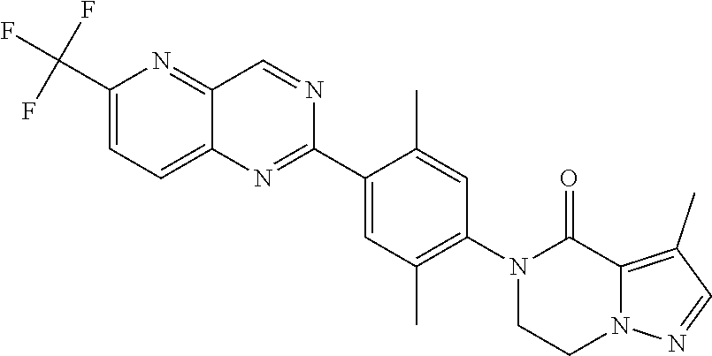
C1(C2=CC(C)=C(N3C(=O)C4=C(C)C=NN4CC3)C=C2C)=NC2=CC=C(C(F)(F)F)N=C2C=N1
